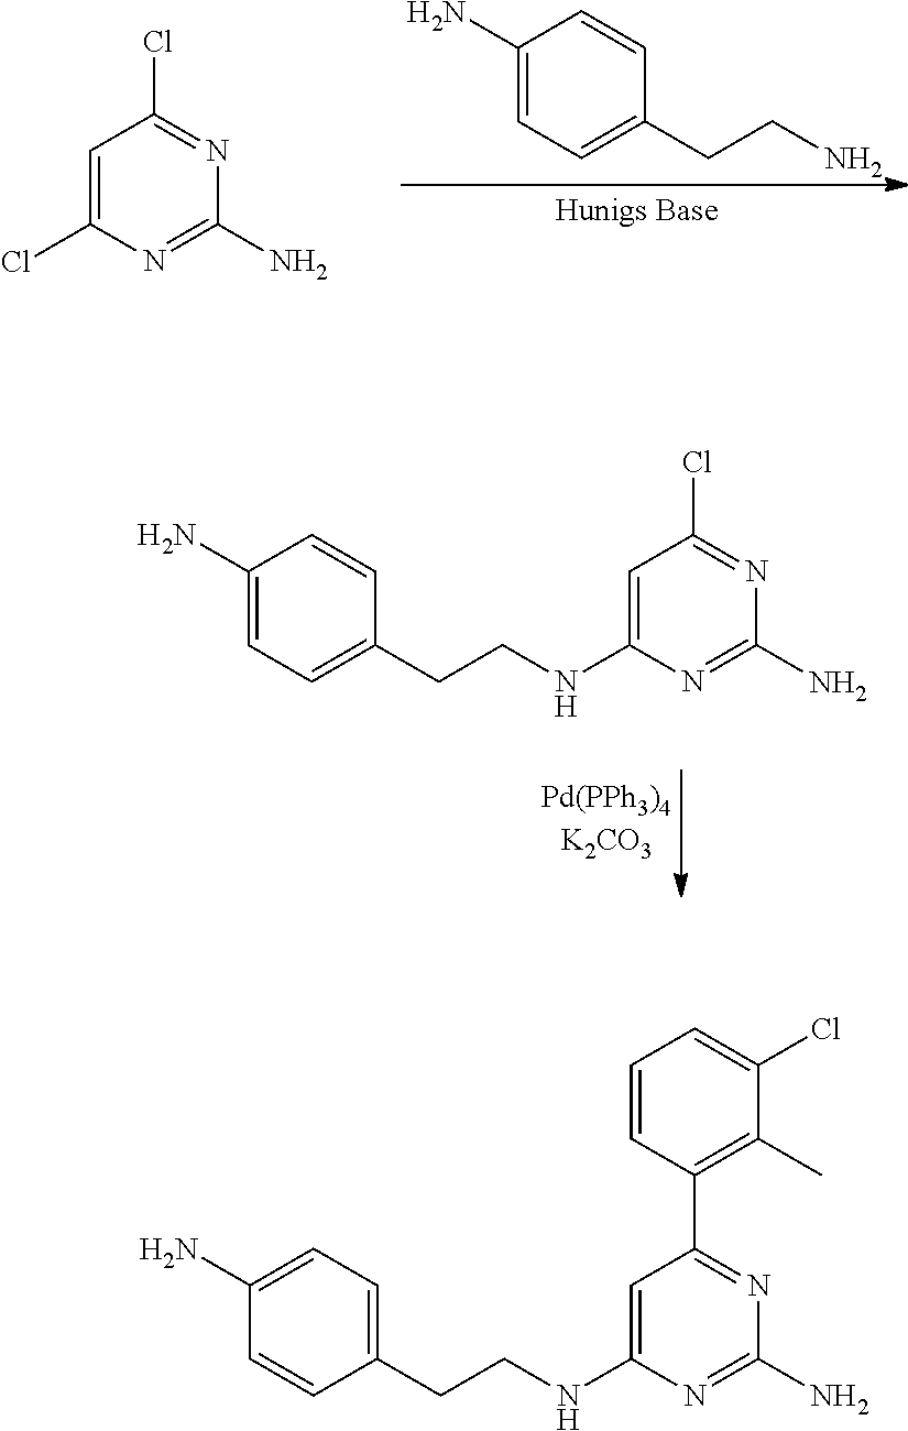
C1=CC=C(Cl)C(C)=C1C1=NC(N)=NC(NCCC2=CC=C(N)C=C2)=C1.C1(N)=CC=C(CCN)C=C1.C1=C(Cl)N=C(N)N=C1Cl.C1(N)=CC=C(CCNC2=CC(Cl)=NC(N)=N2)C=C1
